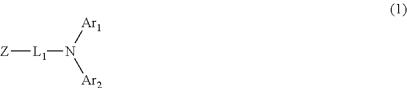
[Z][L1]N([Ar2])[Ar1]
